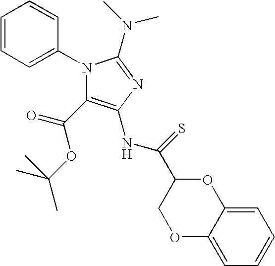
C1=CC=C(N2C(C(OC(C)(C)C)=O)=C(NC(=S)C3COC4=CC=CC=C4O3)N=C2N(C)C)C=C1
